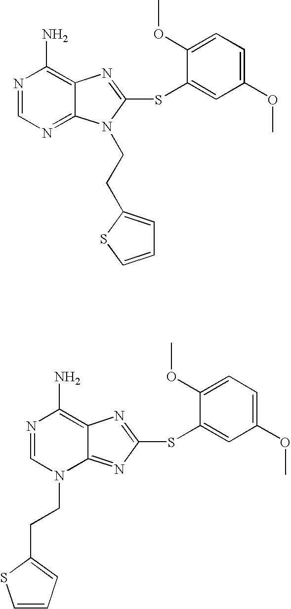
N1=CN=C2C(=C1N)N=C(SC1=CC(OC)=CC=C1OC)N2CCC1=CC=CS1.N1=CN(CCC2=CC=CS2)C2=NC(SC3=CC(OC)=CC=C3OC)=NC2=C1N
